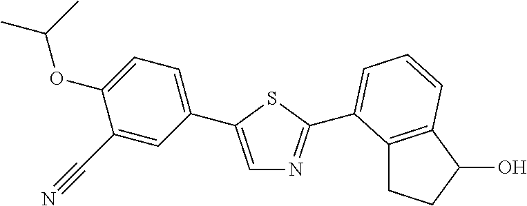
C1(C#N)=CC(C2=CN=C(C3=CC=CC4=C3CCC4O)S2)=CC=C1OC(C)C
